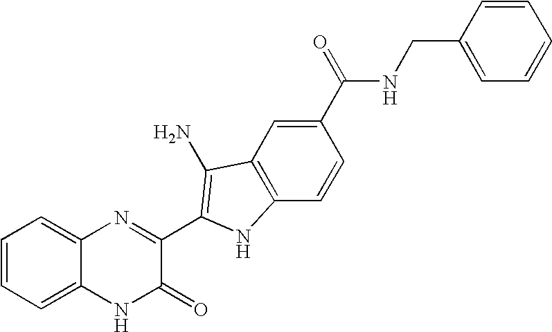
C1=C2C(=CC=C1)N=C(C1=C(N)C3=C(C=CC(C(=O)NCC4=CC=CC=C4)=C3)N1)C(=O)N2
